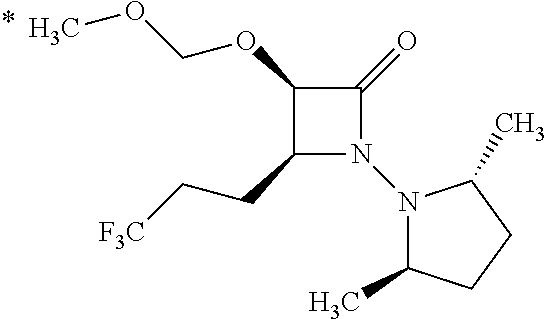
C1(OCOC)C(CC[F3C])N(N2C(C)CCC2C)C1=O
